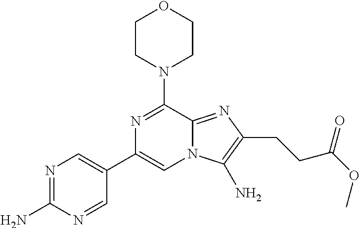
N1=C(N2CCOCC2)C2=NC(CCC(OC)=O)=C(N)N2C=C1C1=CN=C(N)N=C1
